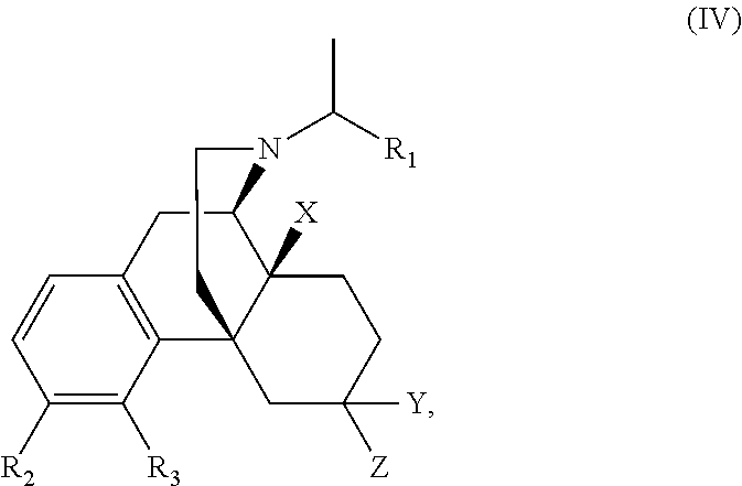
C1([R2])=C([R3])C2=C(C=C1)CC1N(C(C)[R1])CCC23C1([X])CCC([Y])([Z])C3
